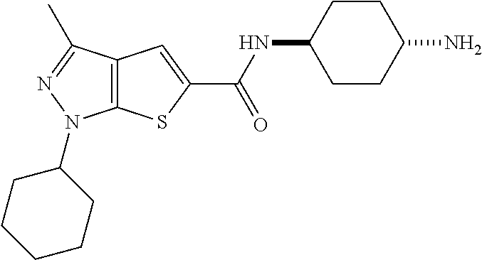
C12=C(C(C)=NN1C1CCCCC1)C=C(C(NC1CCC(N)CC1)=O)S2
